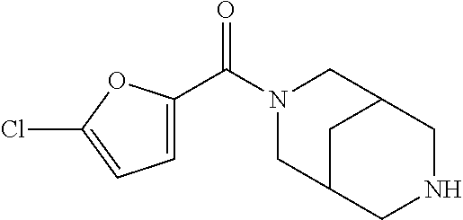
N1(C(C2=CC=C(Cl)O2)=O)CC2CNCC(C1)C2
